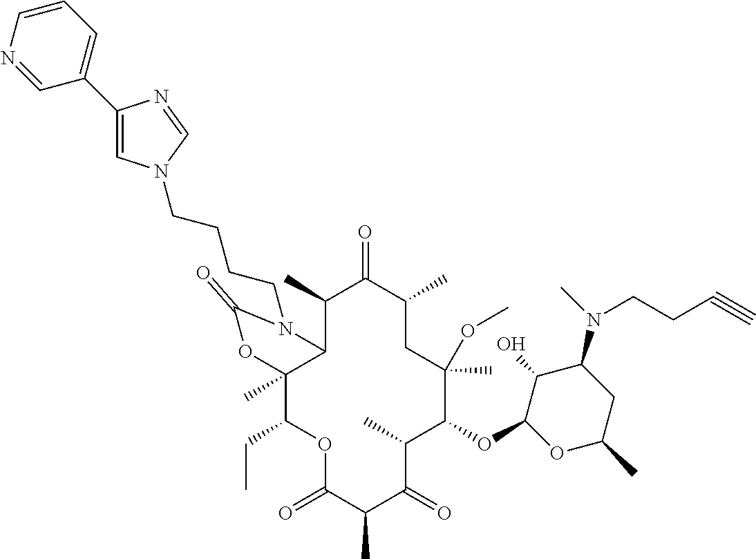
C12C(C)(OC(=O)N1CCCCN1C=C(C3=CC=CN=C3)N=C1)C(CC)OC(=O)C(C)C(=O)C(C)C(OC1C(O)C(N(C)CCC#C)CC(C)O1)C(OC)(C)CC(C)C(=O)C2C
